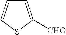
C1=C([CHO])SC=C1
